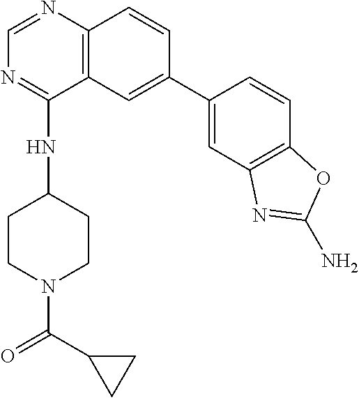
C1(NC2CCN(C(C3CC3)=O)CC2)=NC=NC2=C1C=C(C1=CC3=C(C=C1)OC(N)=N3)C=C2
